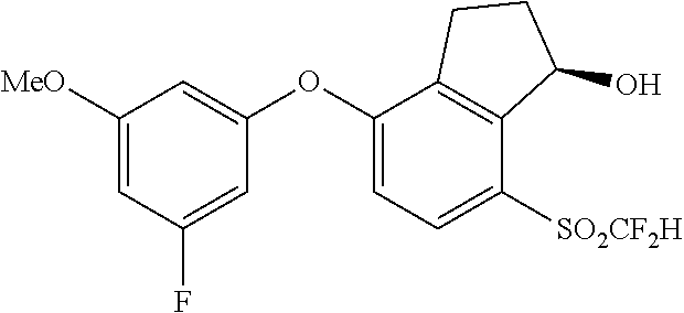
C1([MeO])=CC(F)=CC(OC2=CC=C([SO2CF2H])C3=C2CCC3O)=C1
